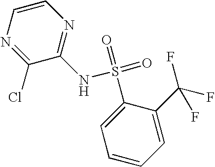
C1=CC=C(C(F)(F)F)C(S(=O)(NC2=NC=CN=C2Cl)=O)=C1
